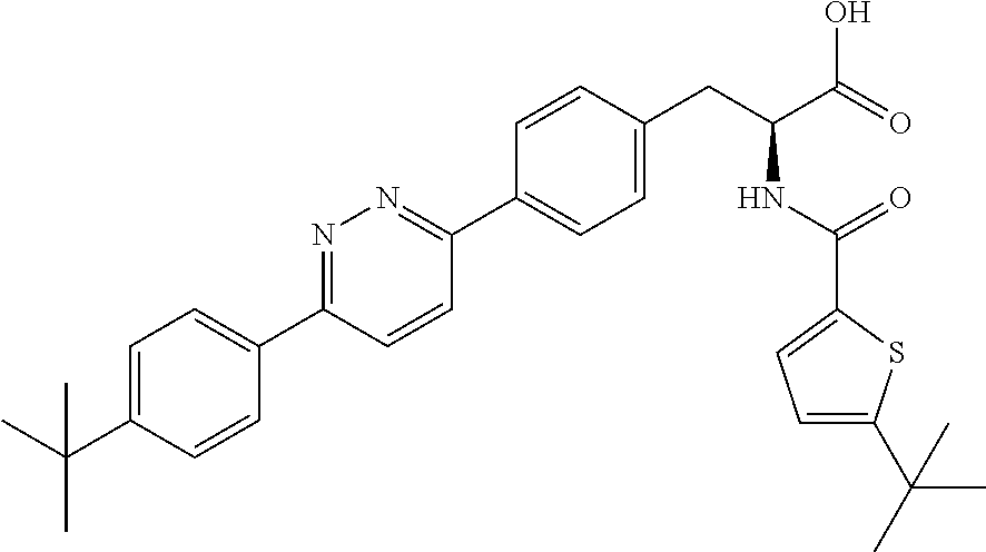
CC(C1=CC=C(C2=NN=C(C3=CC=C(CC(NC(=O)C4=CC=C(C(C)(C)C)S4)C(=O)O)C=C3)C=C2)C=C1)(C)C
